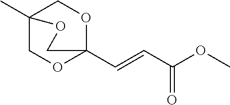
C12(C=CC(OC)=O)OCC(C)(CO1)OC2
